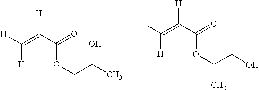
C(=C(C(=O)OCC(O)C)[H])([H])[H].C(=C(C(=O)OC(CO)C)[H])([H])[H]
